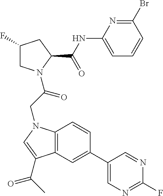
C1(C2=CC3=C(C=C2)N(CC(=O)N2CC(F)CC2C(NC2=CC=CC(Br)=N2)=O)C=C3C(C)=O)=CN=C(F)N=C1
